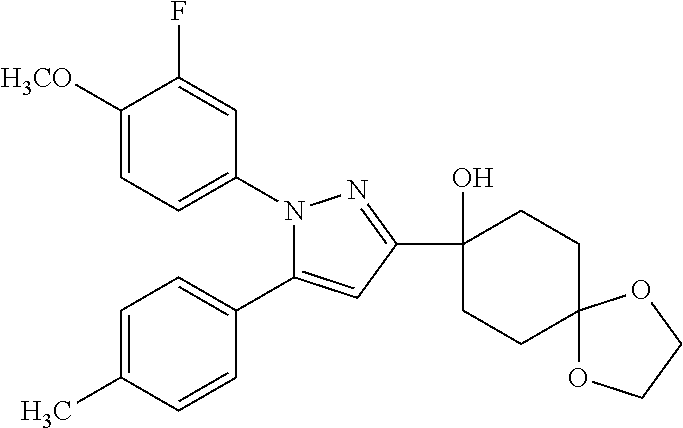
C1([H3CO])=CC=C(N2C(C3=CC=C(C)C=C3)=CC(C3(O)CCC4(CC3)OCCO4)=N2)C=C1F
